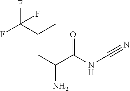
FC(C(C)CC(N)C(NC#N)=O)(F)F
